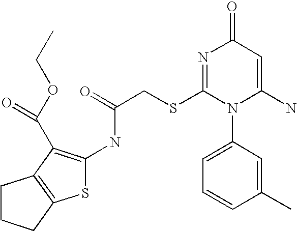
N1=C(SCC(=O)NC2=C(C(OCC)=O)C3=C(S2)CCC3)N(C2=CC=CC(C)=C2)C(N)=CC1=O
